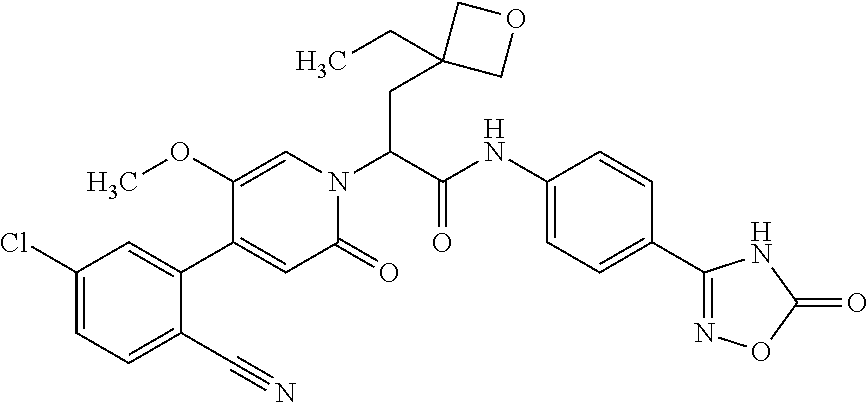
C1(C#N)=CC=C(Cl)C=C1C1=CC(=O)N(C(C(NC2=CC=C(C3=NOC(=O)N3)C=C2)=O)CC2(CC)COC2)C=C1OC
